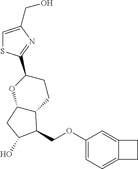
C1=C(CO)N=C(C2CCC3C(O2)CC(O)C3COC2=CC=C3C(=C2)CC3)S1
